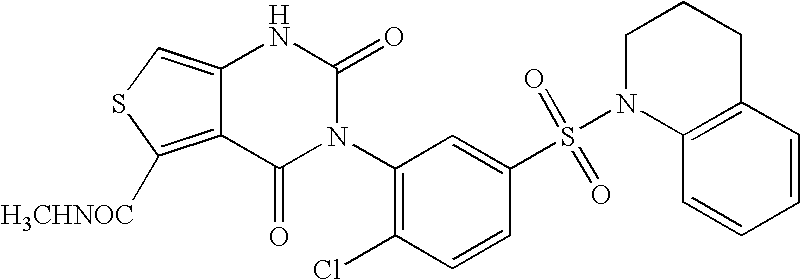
C12=C([H3CHNOC])SC=C1NC(=O)N(C1=C(Cl)C=CC(S(N3C4=C(CCC3)C=CC=C4)(=O)=O)=C1)C2=O
